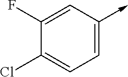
C<-C1=CC=C(Cl)C(F)=C1
